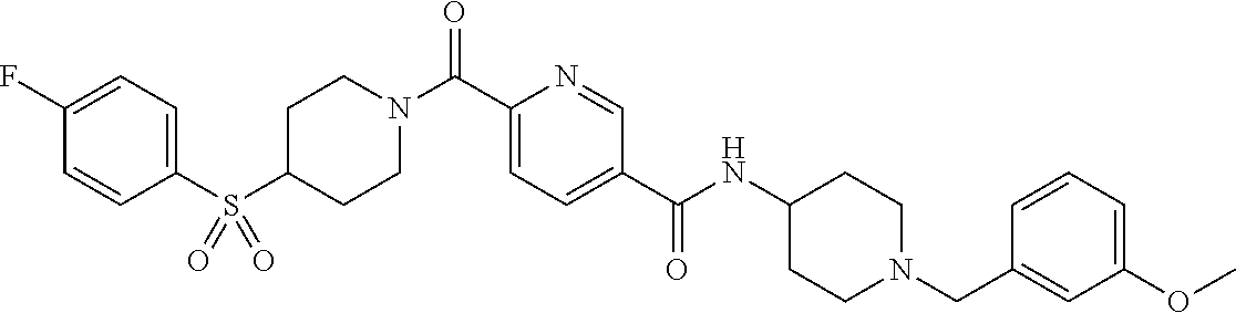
N(C(C1=CC=C(C(=O)N2CCC(S(C3=CC=C(F)C=C3)(=O)=O)CC2)N=C1)=O)C1CCN(CC2=CC(OC)=CC=C2)CC1
